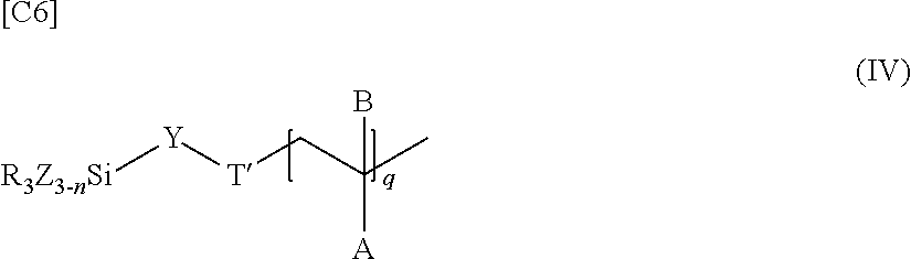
[R3Z3-nSi][Y][T]CC(C)(B)[A].[[C6]]
